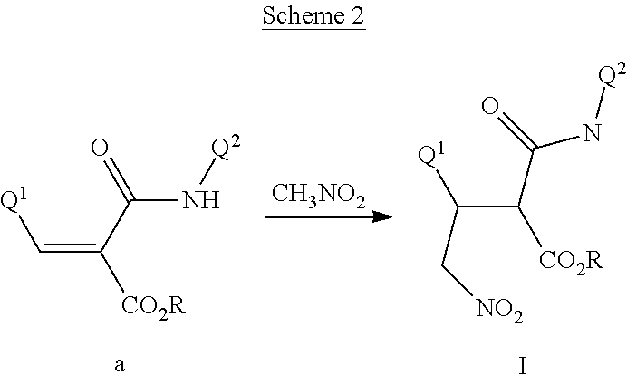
C(=C(C(=O)N[Q2])[CO2R])[Q1].[a].[CH3NO2].C(C([CO2R])C(=O)N[Q2])(C[NO2])[Q1].I
